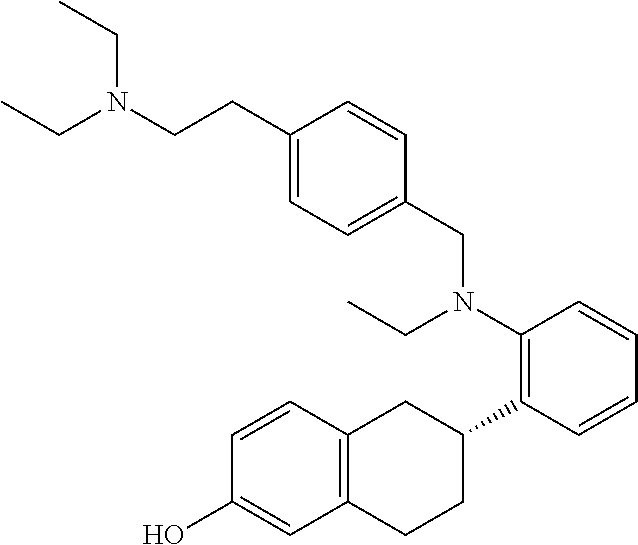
C1(O)=CC2=C(C=C1)CC(C1=C(N(CC)CC3=CC=C(CCN(CC)CC)C=C3)C=CC=C1)CC2
